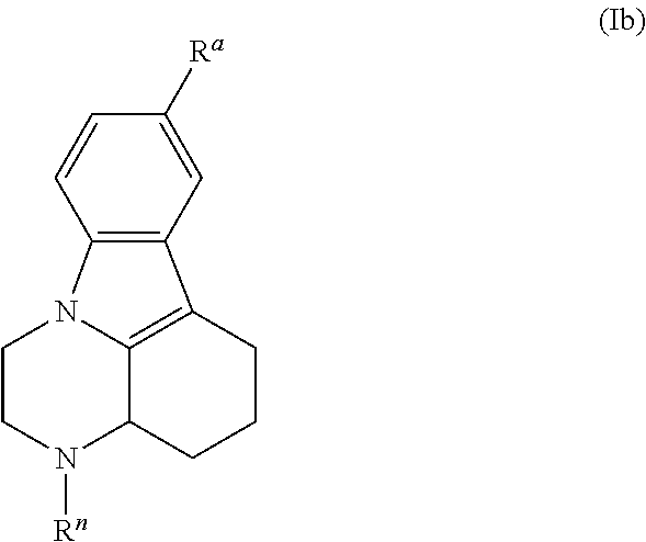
C1=CC2=C(C3=C4C(CCC3)N([Rn])CCN24)C=C1[Ra]
